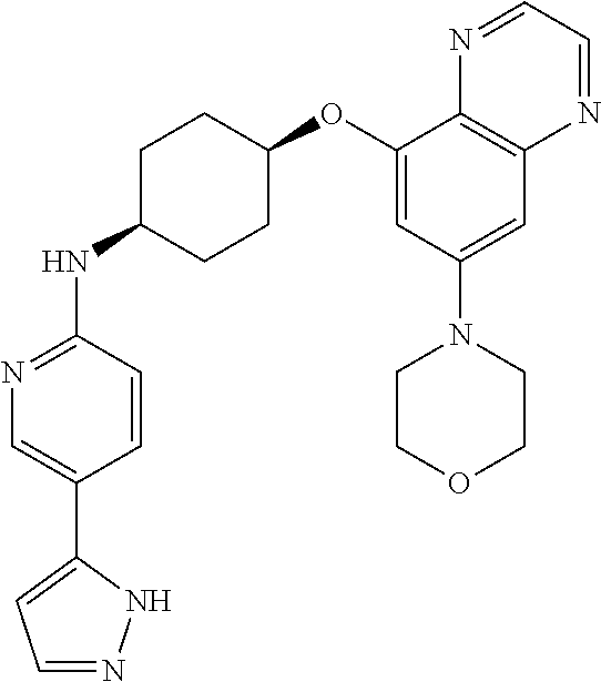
C1(OC2CCC(NC3=NC=C(C4=CC=NN4)C=C3)CC2)=CC(N2CCOCC2)=CC2=C1N=CC=N2
